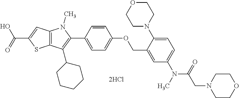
C12=C(C=C(C(=O)O)S1)N(C)C(C1=CC=C(OCC3=CC(N(C(CN4CCOCC4)=O)C)=CC=C3N3CCOCC3)C=C1)=C2C1CCCCC1
